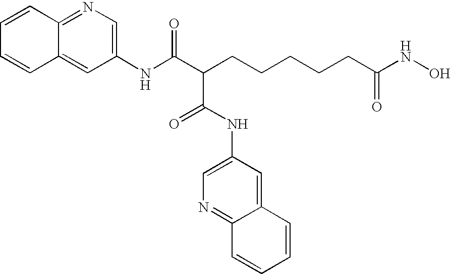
C1(NC(C(CCCCCC(NO)=O)C(NC2=CN=C3C(=C2)C=CC=C3)=O)=O)=CN=C2C(=C1)C=CC=C2
